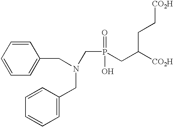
C(P(=O)(O)CC([CO2H])CC[CO2H])N(CC1=CC=CC=C1)CC1=CC=CC=C1
